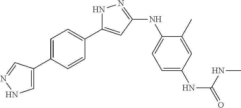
N1C(C2=CC=C(C3=CNN=C3)C=C2)=CC(NC2=CC=C(NC(=O)NC)C=C2C)=N1
